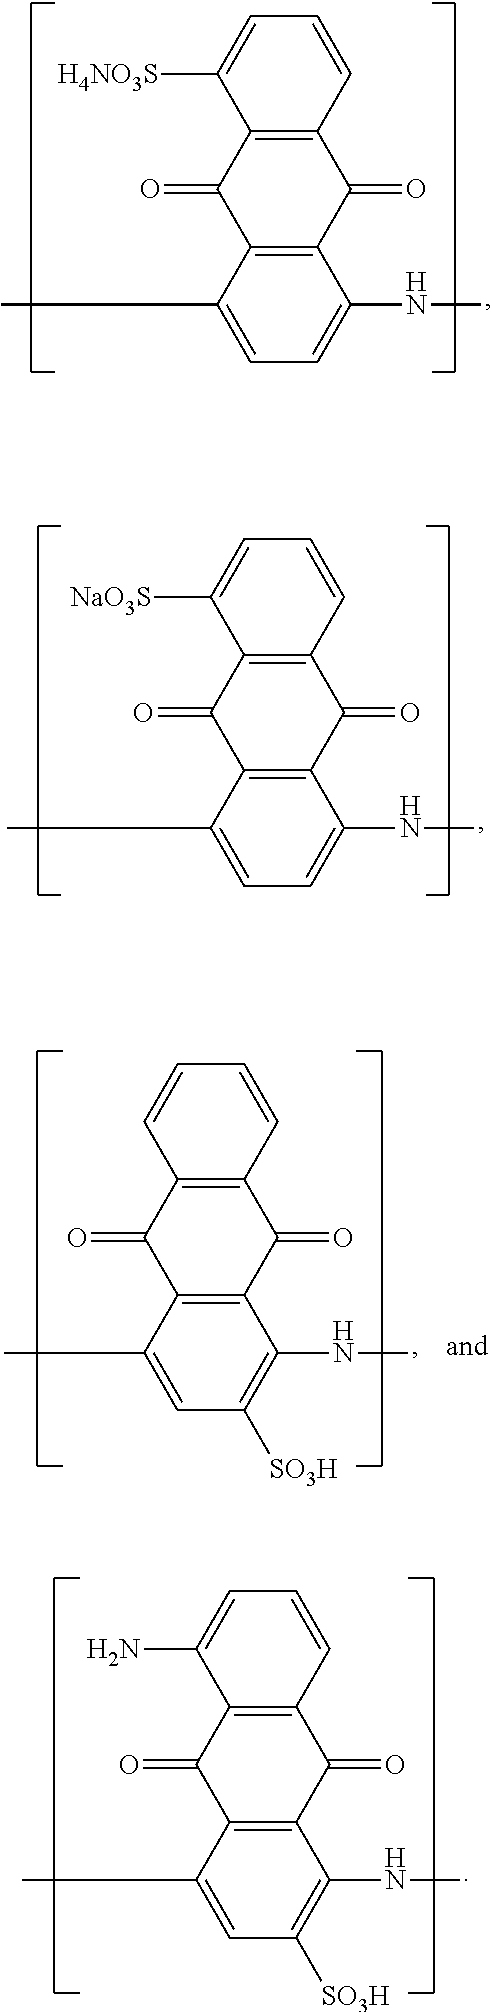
C12=C(C=CC=C1[H4NO3S])C(=O)C1=C(C2=O)C(C)=CC=C1NC.C12=C(C=CC=C1[NaO3S])C(=O)C1=C(C2=O)C(C)=CC=C1NC.C12=C(C=CC=C1N)C(=O)C1=C(C2=O)C(C)=CC([SO3H])=C1NC.C12=C(C=CC=C1)C(=O)C1=C(C2=O)C(C)=CC([SO3H])=C1NC
